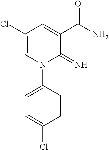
C1(Cl)=CN(C2=CC=C(Cl)C=C2)C(=N)C(C(N)=O)=C1
